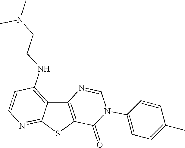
C12=C(SC3=NC=CC(NCCN(C)C)=C13)C(=O)N(C1=CC=C(C)C=C1)C=N2
